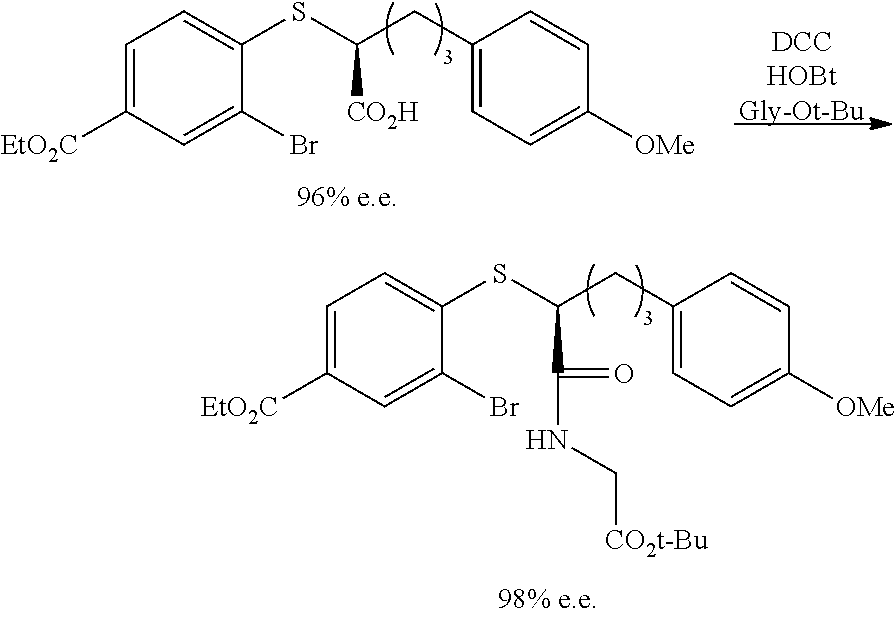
C1=C([EtO2C])C=C(Br)C(SC(CC2=CC=C([OMe])C=C2)C(=O)NC[CO2t-Bu])=C1.C1=C([EtO2C])C=C(Br)C(SC(CC2=CC=C([OMe])C=C2)[CO2H])=C1
